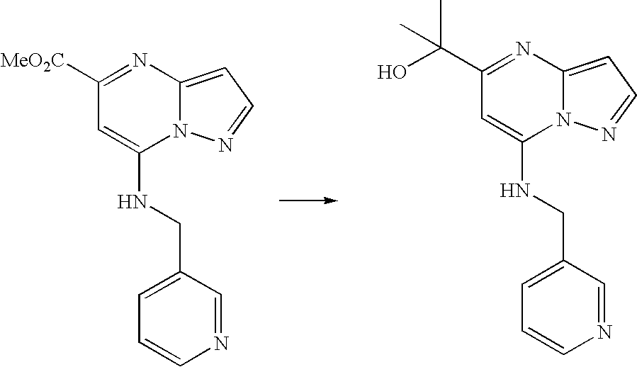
N12C(=CC=N1)N=C([MeO2C])C=C2NCC1=CC=CN=C1.N12C(=CC=N1)N=C(C(O)(C)C)C=C2NCC1=CC=CN=C1
